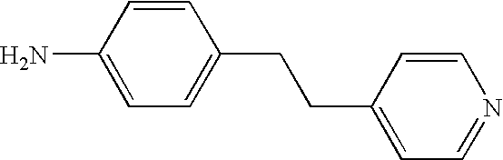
C1=CC(N)=CC=C1CCC1=CC=NC=C1
